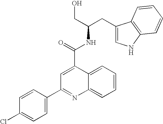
C1=C(C2=NC3=CC=CC=C3C(C(=O)NC(CO)CC3=CNC4=C3C=CC=C4)=C2)C=CC(Cl)=C1
